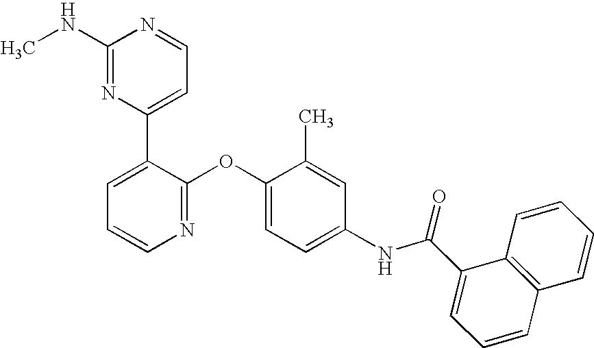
C1(NC)=NC(C2=CC=CN=C2OC2=CC=C(NC(C3=CC=CC4=C3C=CC=C4)=O)C=C2C)=CC=N1
